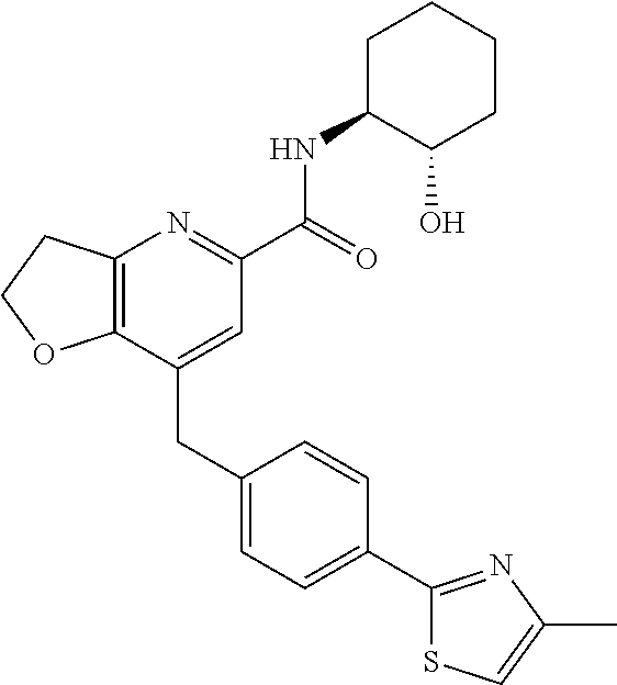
C12=C(CCO1)N=C(C(NC1C(O)CCCC1)=O)C=C2CC1=CC=C(C2=NC(C)=CS2)C=C1
